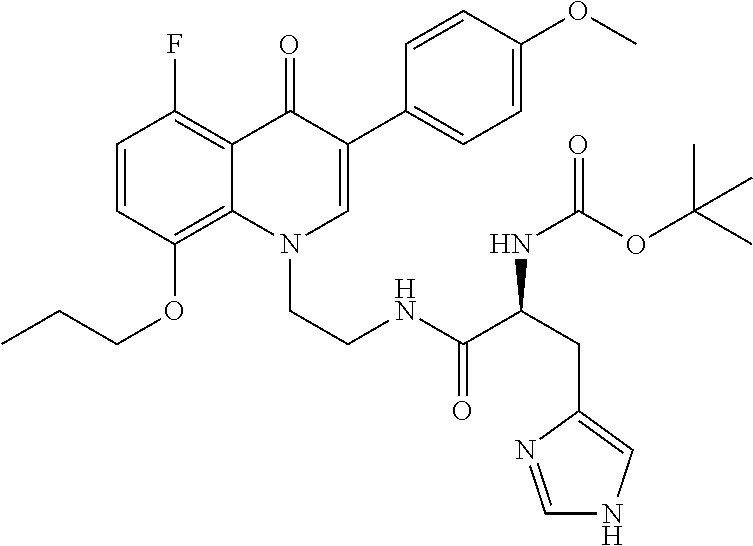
C1=CC(OCCC)=C2C(=C1F)C(=O)C(C1=CC=C(OC)C=C1)=CN2CCNC(C(CC1=CNC=N1)NC(OC(C)(C)C)=O)=O
